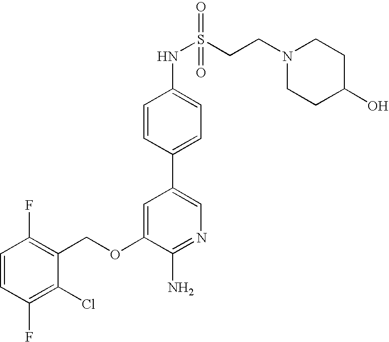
C1=CC(F)=C(Cl)C(COC2=CC(C3=CC=C(NS(CCN4CCC(O)CC4)(=O)=O)C=C3)=CN=C2N)=C1F
